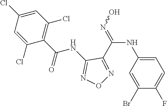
C1=C(NC(=NO)C2=NON=C2NC(C2=C(Cl)C=C(Cl)C=C2Cl)=O)C=C(Br)C(F)=C1
